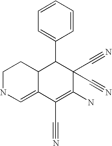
C1=CC=CC=C1C1C2C(=CNCC2)C(C#N)=C(N)C1(C#N)C#N
